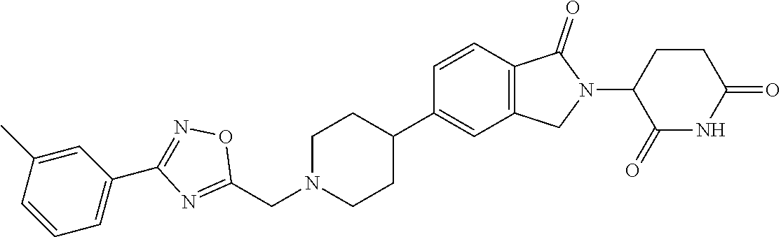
C1=CC2=C(C=C1C1CCN(CC3=NC(C4=CC=CC(C)=C4)=NO3)CC1)CN(C1C(=O)NC(=O)CC1)C2=O
